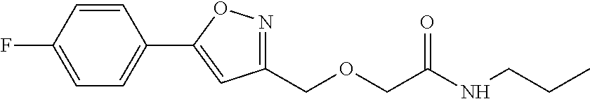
C1=CC(F)=CC=C1C1=CC(COCC(NCCC)=O)=NO1
